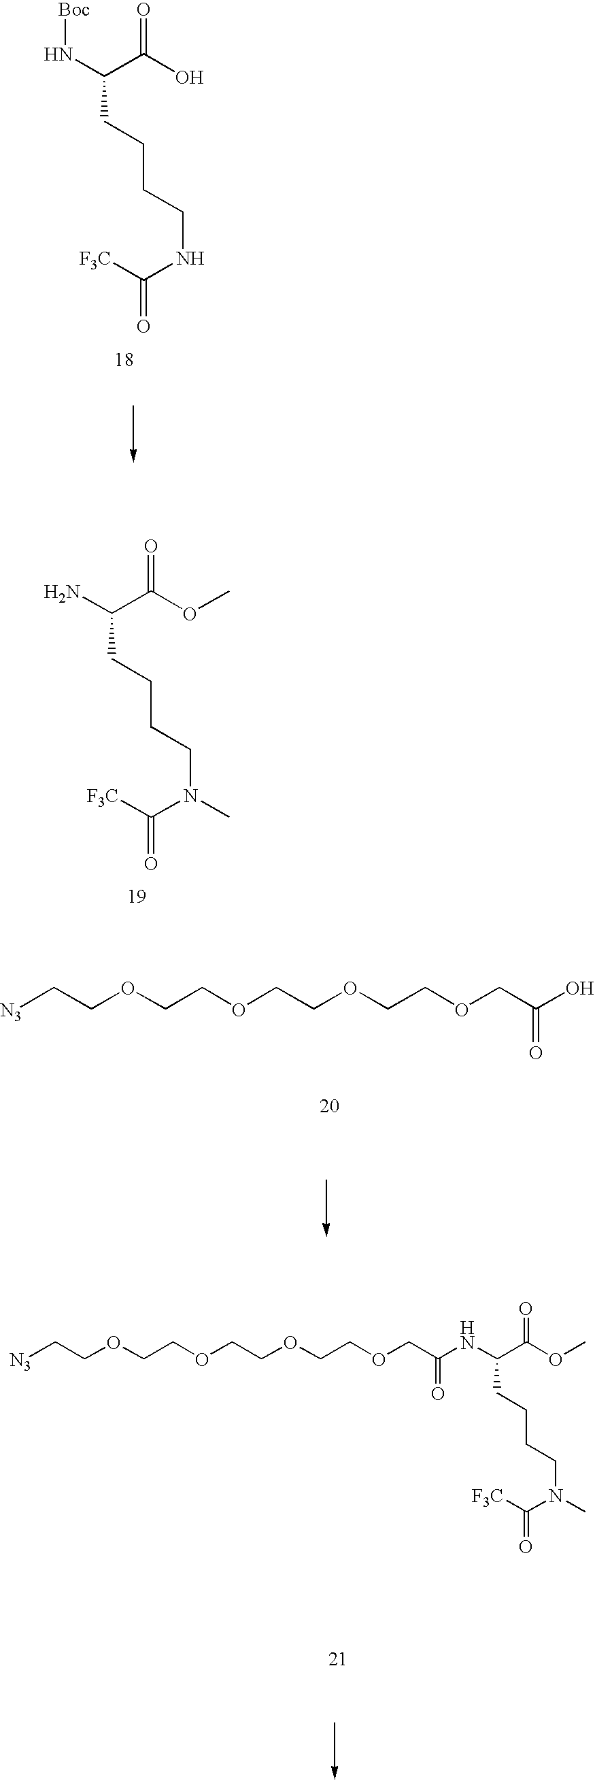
N(C(CCCCNC(=O)[F3C])C(=O)O)[Boc].NC(CCCCN(C(=O)[F3C])C)C(=O)OC.[N3]CCOCCOCCOCCOCC(O)=O.[N3]CCOCCOCCOCCOCC(NC(C(OC)=O)CCCCN(C)C([F3C])=O)=O
